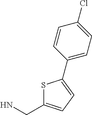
S1C(CN)=CC=C1C1=CC=C(Cl)C=C1
